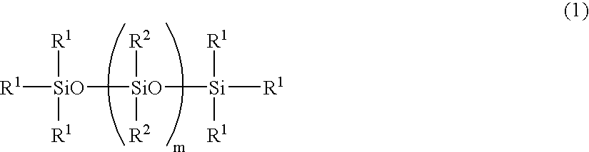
[SiO]([SiO]([Si]([R1])([R1])[R1])([R2])[R2])([R1])([R1])[R1]
